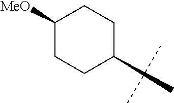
C1([MeO])CCC(C)CC1
